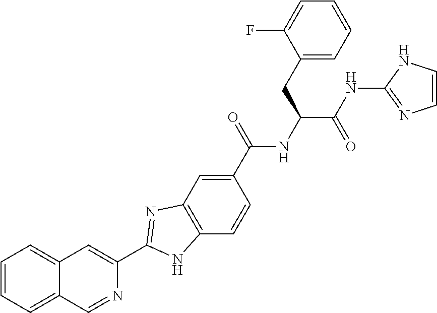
C1(C(NC(C(NC2=NC=CN2)=O)CC2=CC=CC=C2F)=O)=CC2=C(C=C1)NC(C1=CC3=CC=CC=C3C=N1)=N2
